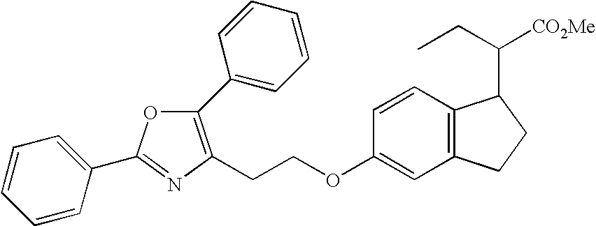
C1(C2=NC(CCOC3=CC4=C(C=C3)C(C(CC)[CO2Me])CC4)=C(C3=CC=CC=C3)O2)=CC=CC=C1
